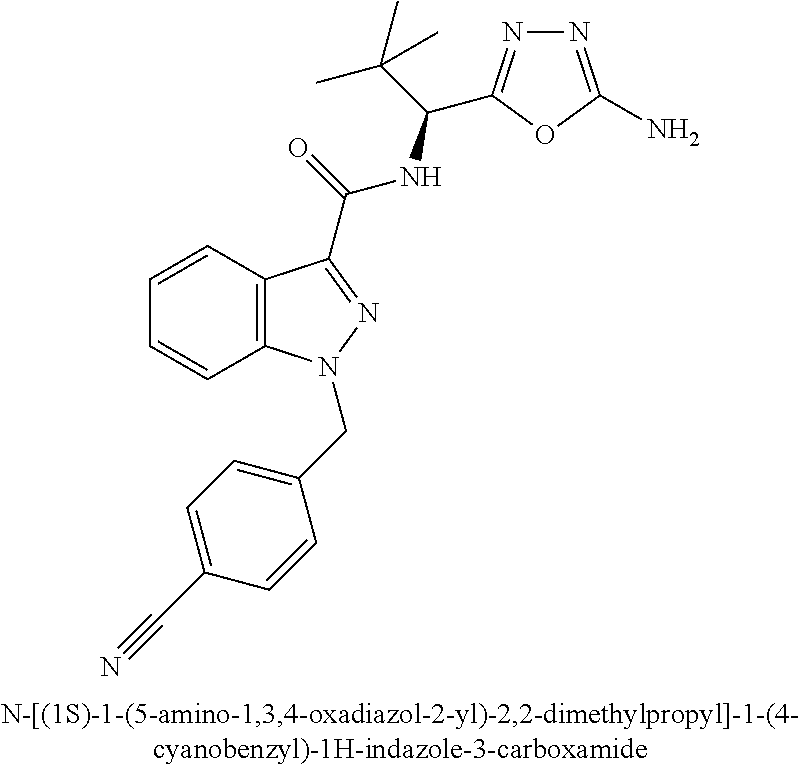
C1=CC2=C(C=C1)N(CC1=CC=C(C#N)C=C1)N=C2C(NC(C(C)(C)C)C1=NN=C(N)O1)=O
